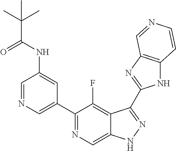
C1=NC=C(C2=NC=C3C(=C2F)C(C2=NC4=C(N2)C=CN=C4)=NN3)C=C1NC(C(C)(C)C)=O
